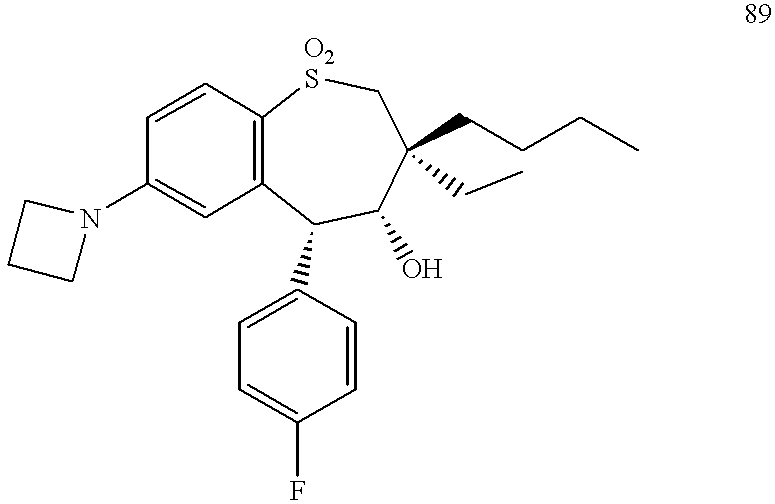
N1(C2=CC3=C(C=C2)[O2S]CC(CCCC)(CC)C(O)C3C2=CC=C(F)C=C2)CCC1
